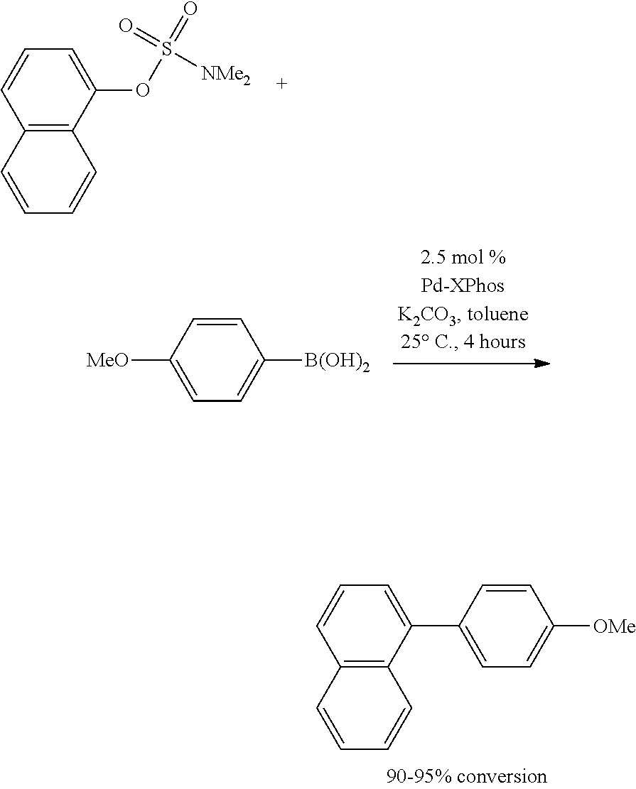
C1=C(OS(=O)(=O)[NMe2])C2=C(C=C1)C=CC=C2.C1=CC([MeO])=CC=C1[B(OH)2].C1=C(C2=CC=C([OMe])C=C2)C2=C(C=C1)C=CC=C2
